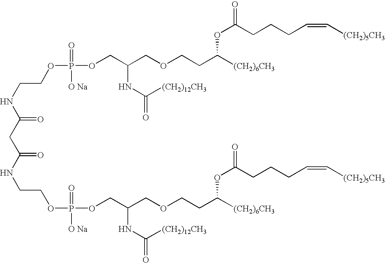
C(=O)(NCCOP(OCC(COCCC([(CH2)6CH3])OC(CCCC=C[(CH2)5CH3])=O)NC(=O)[(CH2)12CH3])(=O)[O Na])CC(=O)NCCOP(OCC(COCCC([(CH2)6CH3])OC(CCCC=C[(CH2)5CH3])=O)NC(=O)[(CH2)12CH3])(=O)[O Na]
